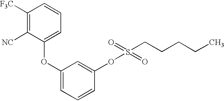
C1([F3C])=C([NC])C(OC2=CC=CC(OS(=O)(CCCCC)=O)=C2)=CC=C1
